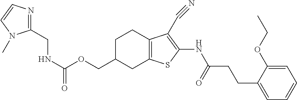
C(OCC1CC2=C(CC1)C(C#N)=C(NC(CCC1=CC=CC=C1OCC)=O)S2)(NCC1=NC=CN1C)=O
